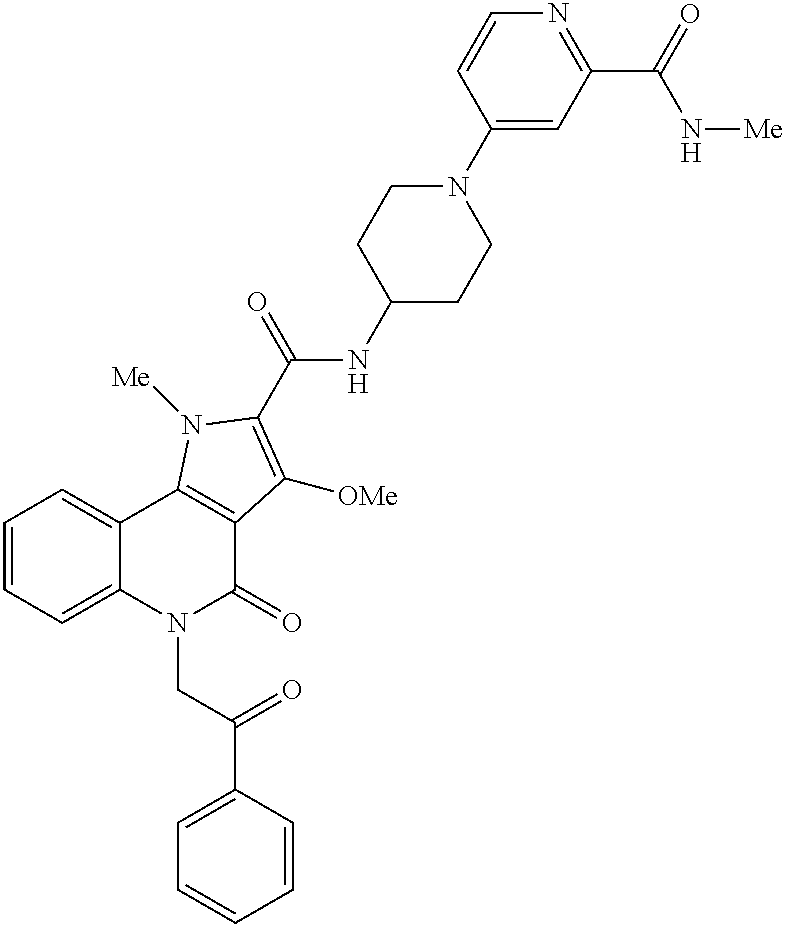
C12=CC=CC=C1C1=C(C(=O)N2CC(C2=CC=CC=C2)=O)C([OMe])=C(C(=O)NC2CCN(C3=CC(C(N[Me])=O)=NC=C3)CC2)N1[Me]
